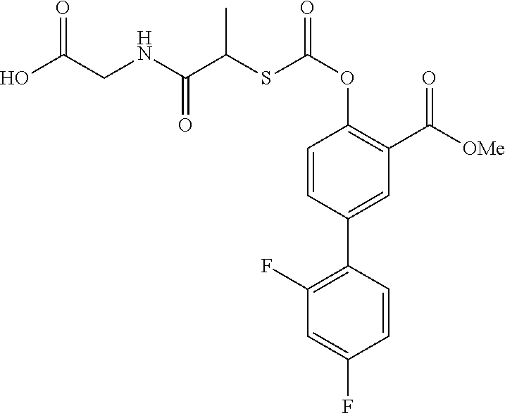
C1(C2=C(F)C=C(F)C=C2)=CC(C([OMe])=O)=C(OC(SC(C(NCC(O)=O)=O)C)=O)C=C1
